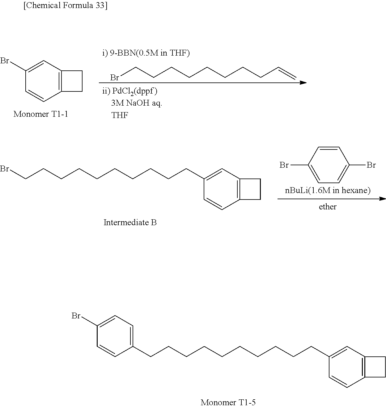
C1(Br)=CC2=C(C=C1)CC2.BrCCCCCCCCC=C.C(CCCCCC1=CC2=C(C=C1)CC2)CCCCC1=CC=C(Br)C=C1.C(CCCCCC1=CC2=C(C=C1)CC2)CCCCBr.C1=CC(Br)=CC=C1Br
